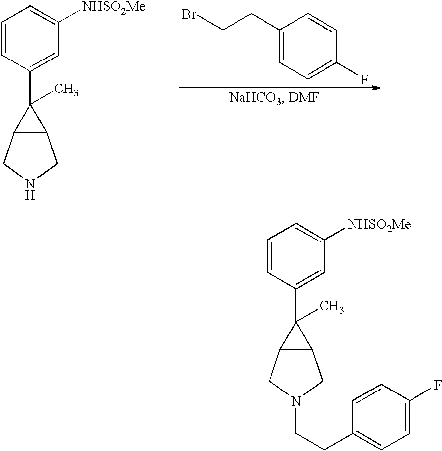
C1=CC(C2(C)C3C2CN(CCC2=CC=C(F)C=C2)C3)=CC([NHSO2Me])=C1.[H].C1=C(CCBr)C=CC(F)=C1.C1=CC(C2(C)C3C2CNC3)=CC([NHSO2Me])=C1
